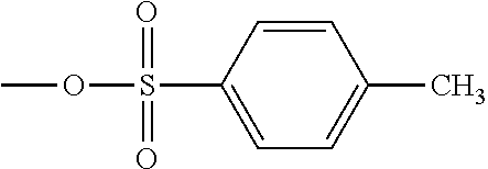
COS(=O)(=O)C1=CC=C(C)C=C1
